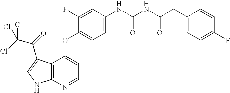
N(C(NC(=O)CC1=CC=C(F)C=C1)=O)C1=CC=C(OC2=CC=NC3=C2C(C(C(Cl)(Cl)Cl)=O)=CN3)C(F)=C1
